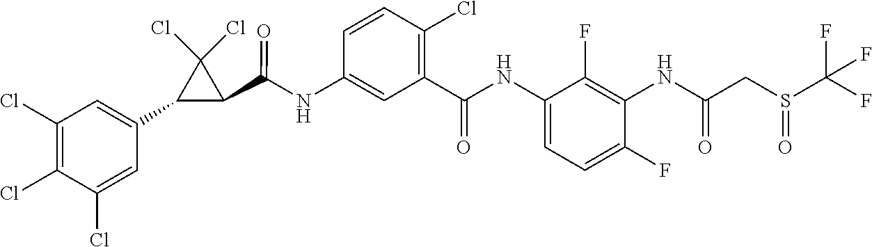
C1(NC(C2=C(Cl)C=CC(NC(C3C(Cl)(Cl)C3C3=CC(Cl)=C(Cl)C(Cl)=C3)=O)=C2)=O)=CC=C(F)C(NC(CS(C(F)(F)F)=O)=O)=C1F
